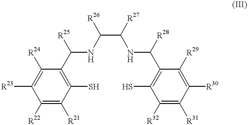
C1([R22])=C([R21])C(S)=C(C(NC(C(NC(C2=C(S)C([R32])=C([R31])C([R30])=C2[R29])[R28])[R27])[R26])[R25])C([R24])=C1[R23]
